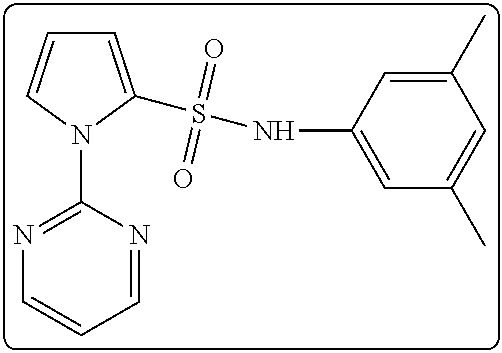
C1(C)=CC(NS(=O)(=O)C2=CC=CN2C2=NC=CC=N2)=CC(C)=C1
